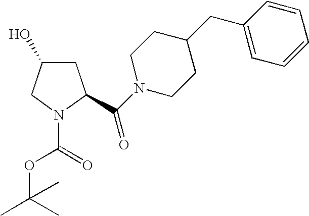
C1C(O)CN(C(=O)OC(C)(C)C)C1C(N1CCC(CC2=CC=CC=C2)CC1)=O
